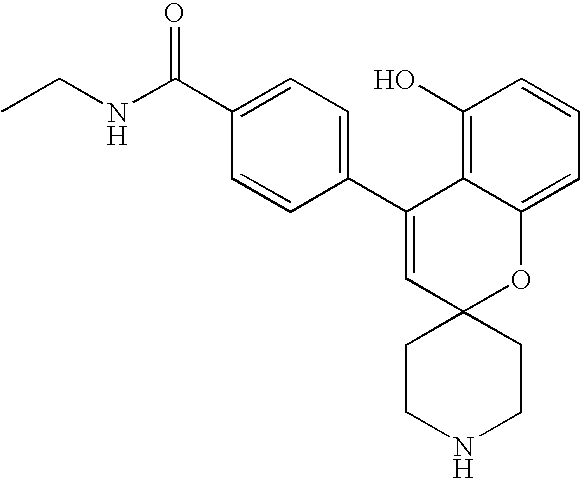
C(NC(C1=CC=C(C2=CC3(OC4=CC=CC(O)=C24)CCNCC3)C=C1)=O)C
